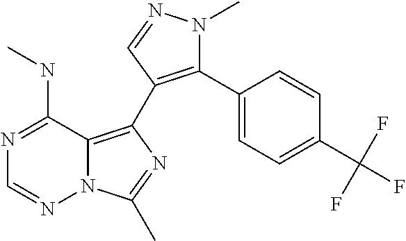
C1=NN2C(=C(C3=C(C4=CC=C(C(F)(F)F)C=C4)N(C)N=C3)N=C2C)C(NC)=N1
